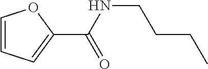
C1=CC=C(C(NCCCC)=O)O1
